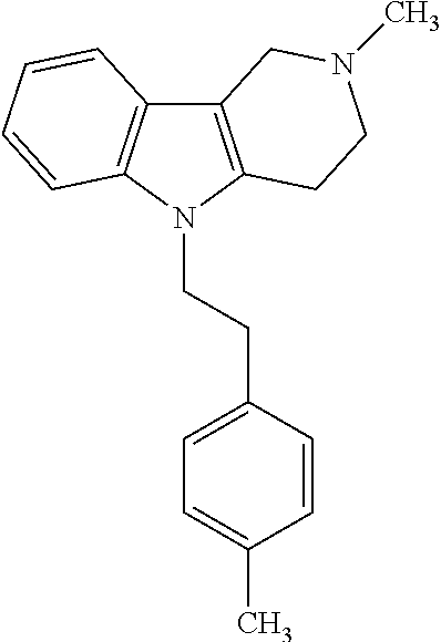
C12=C(N(CCC3=CC=C(C)C=C3)C3=C1C=CC=C3)CCN(C)C2
